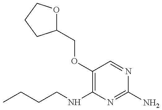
CCCCNC1=C(OCC2OCCC2)C=NC(N)=N1
